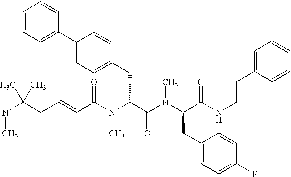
N(C(CC=CC(N(C(C(N(C(CC1=CC=C(F)C=C1)C(NCCC1=CC=CC=C1)=O)C)=O)CC1=CC=C(C2=CC=CC=C2)C=C1)C)=O)(C)C)C
